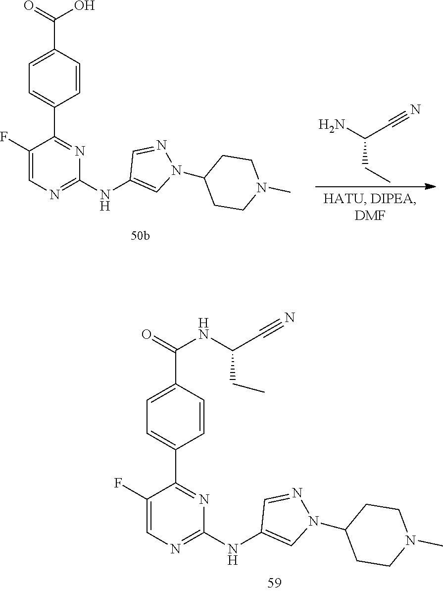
N1(C2CCN(C)CC2)N=CC(NC2=NC=C(F)C(C3=CC=C(C(=O)NC(C#N)CC)C=C3)=N2)=C1.N1(C2CCN(C)CC2)N=CC(NC2=NC=C(F)C(C3=CC=C(C(=O)O)C=C3)=N2)=C1.NC(C#N)CC
